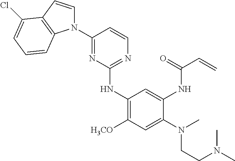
C1(NC2=NC=CC(N3C=CC4=C3C=CC=C4Cl)=N2)=C([H3CO])C=C(N(C)CCN(C)C)C(NC(C=C)=O)=C1
